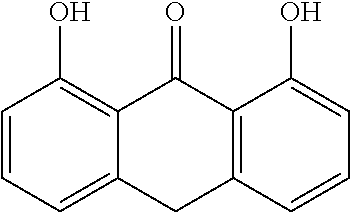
C12=C(O)C=CC=C1CC1=C(C2=O)C(O)=CC=C1
